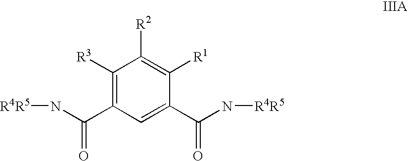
C1([R3])=C(C(N[R4R5])=O)C=C(C(N[R4R5])=O)C([R1])=C1[R2]
